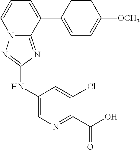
C12=NC(NC3=CN=C(C(O)=O)C(Cl)=C3)=NN1C=CC=C2C1=CC=C([OCH3])C=C1
